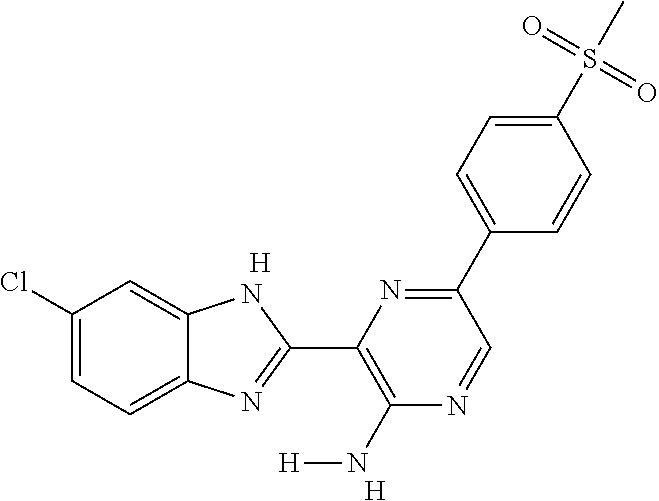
C1(Cl)=CC=C2C(=C1)NC(C1=C(N[H])N=CC(C3=CC=C(S(C)(=O)=O)C=C3)=N1)=N2.[H].[H]
